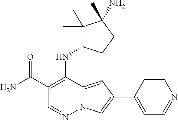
N12C(=CC(C3=CC=NC=C3)=C1)C(NC1C(C)(C)C(C)(N)CC1)=C(C(N)=O)C=N2
